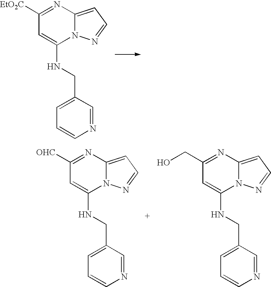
[EtO2C]C1=NC2=CC=NN2C(NCC2=CC=CN=C2)=C1.[OHC]C1=NC2=CC=NN2C(NCC2=CC=CN=C2)=C1.C(C1=NC2=CC=NN2C(NCC2=CC=CN=C2)=C1)O
